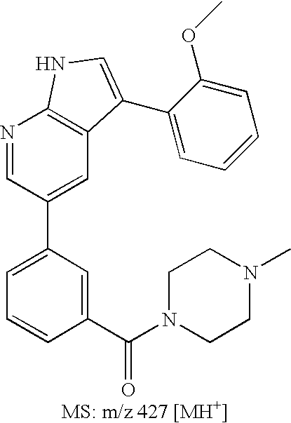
C1=C(C2=CC3=C(N=C2)NC=C3C2=CC=CC=C2OC)C=C(C(N2CCN(C)CC2)=O)C=C1
